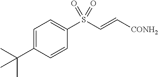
C1=C(C(C)(C)C)C=CC(S(C=C[CONH2])(=O)=O)=C1
